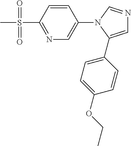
N1=C(S(C)(=O)=O)C=CC(N2C(C3=CC=C(OCC)C=C3)=CN=C2)=C1
